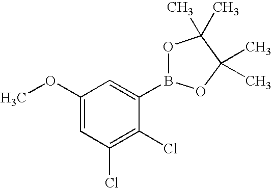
C1(OC)=CC(Cl)=C(Cl)C(B2OC(C)(C)C(C)(C)O2)=C1
